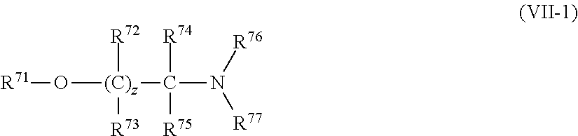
O([(C)z](C(N([R76])[R77])([R74])[R75])([R72])[R73])[R71]
